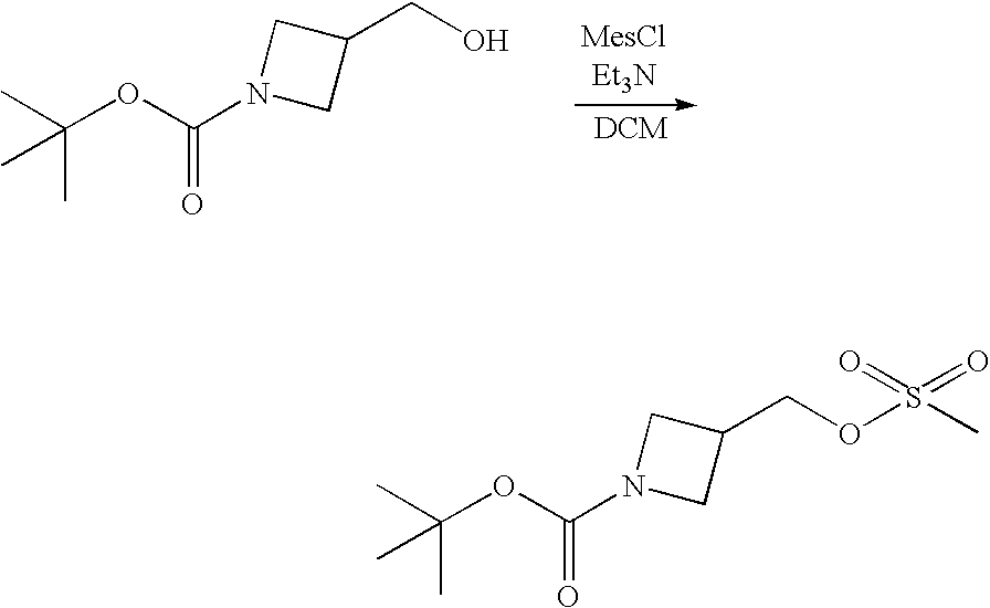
C(OC(N1CC(CO)C1)=O)(C)(C)C.C(OC(N1CC(COS(=O)(=O)C)C1)=O)(C)(C)C
